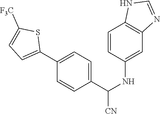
C1(C(NC2=CC3=C(C=C2)NC=N3)[CN])=CC=C(C2=CC=C([F3C])S2)C=C1
